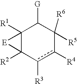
c1([R3])c([R4])C([R5])([R6])C([G])C2([R1])C1([R2])[E]2
